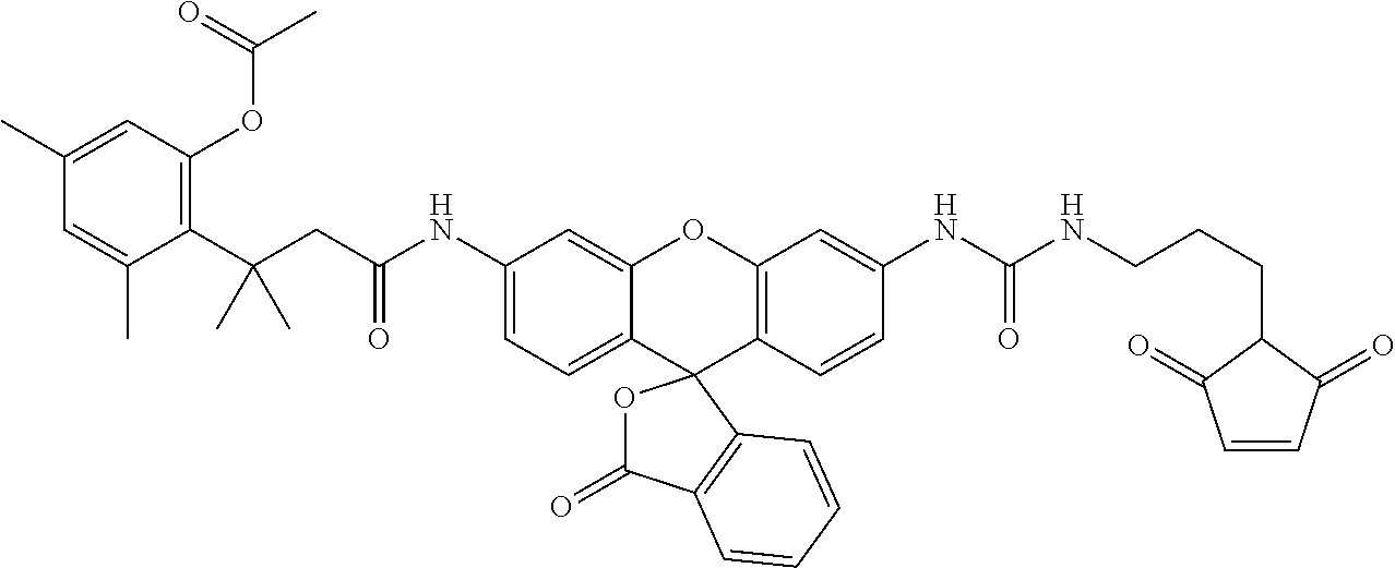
C1(NC(CC(C2=C(OC(=O)C)C=C(C)C=C2C)(C)C)=O)=CC=C2C(=C1)OC1=C(C=CC(NC(NCCCC3C(=O)C=CC3=O)=O)=C1)C21OC(=O)C2=C1C=CC=C2
